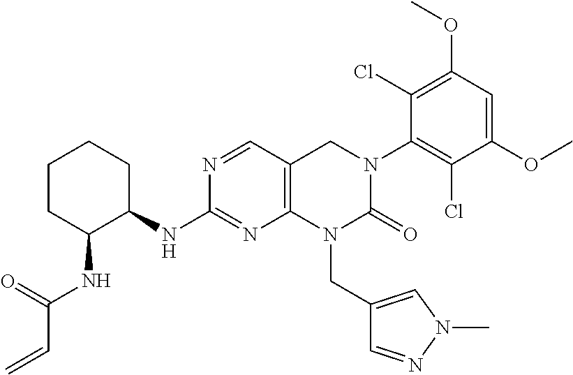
N(C1=NC2=C(C=N1)CN(C1=C(Cl)C(OC)=CC(OC)=C1Cl)C(=O)N2CC1=CN(C)N=C1)C1CCCCC1NC(C=C)=O
